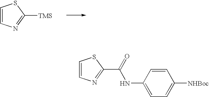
C1=CN=C([TMS])S1.C1=CN=C(C(=O)NC2=CC=C([NHBoc])C=C2)S1
